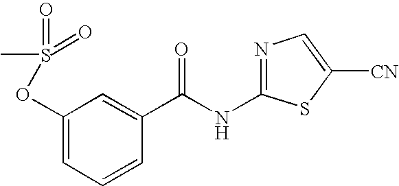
C1(OS(=O)(=O)C)=CC=CC(C(NC2=NC=C([CN])S2)=O)=C1
